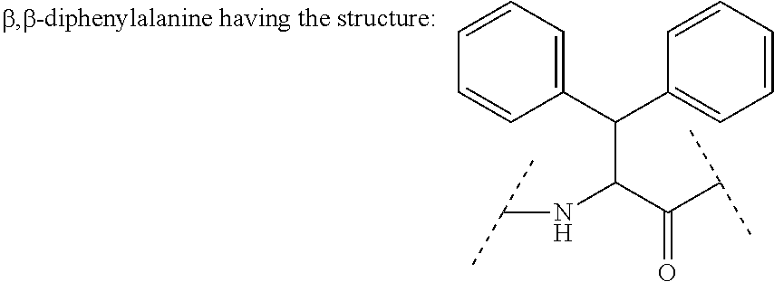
N(C(C(C(C)C)=O)C(C1=CC=CC=C1)C1=CC=CC=C1)C(C)C
